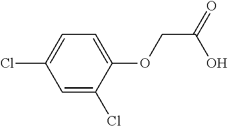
ClC1=CC=C(OCC(=O)O)C(Cl)=C1
